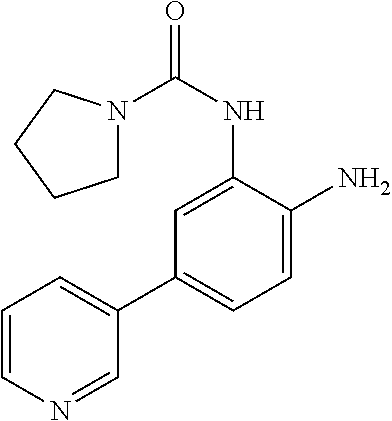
C1N(C(NC2=CC(C3=CC=CN=C3)=CC=C2N)=O)CCC1
